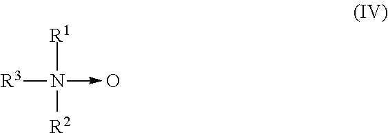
[R3]N(->O)([R1])[R2]
